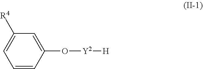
C1=CC(O[Y2][H])=CC([R4])=C1
